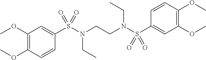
C1(OC)=C(OC)C=CC(S(N(CCN(S(C2=CC(OC)=C(OC)C=C2)(=O)=O)CC)CC)(=O)=O)=C1
